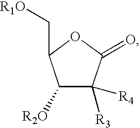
C1([R2O])C([R3])([R4])C(=O)OC1C[R1O]
